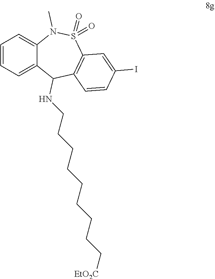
C1=CC=C2C(=C1)N(C)S(=O)(=O)C1=C(C2NCCCCCCCCC[EtO2C])C=CC(I)=C1
